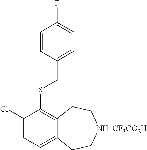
C1(Cl)=CC=C2C(=C1SCC1=CC=C(F)C=C1)CCNCC2.[CF3CO2H]
